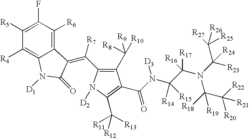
C1([R5])=C(F)C([R6])=C2C(=C1[R4])N([D1])C(=O)C2=C([R7])C1=C(C([R9])([R10])[R8])C(C(N(C(C(N(C([R23])(C([R27])([R26])[R25])[R24])C([R18])(C([R22])([R20])[R21])[R19])([R17])[R16])([R14])[R15])[D3])=O)=C(C([R12])([R11])[R13])N1[D2]
